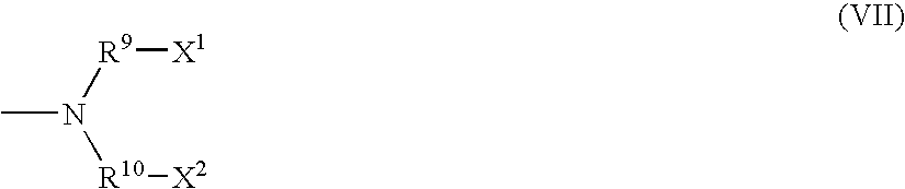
CN([R9][X1])[R10][X2]
